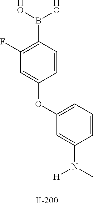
C1(F)=C(B([HO])[HO])C=CC(OC2=CC=CC(N([H])C)=C2)=C1
